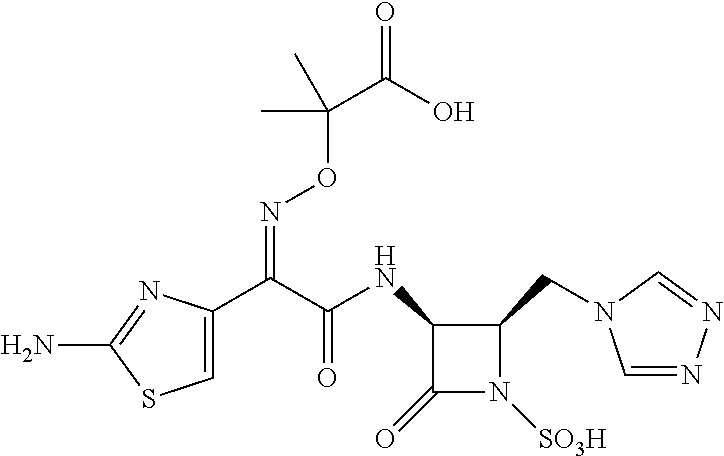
C1(C(C(NC2C(CN3C=NN=C3)N([SO3H])C2=O)=O)=NOC(C)(C(O)=O)C)=CSC(N)=N1
